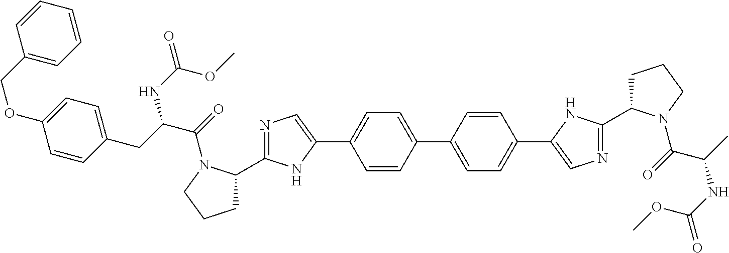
C1=CC(C2=CC=C(C3=CN=C(C4CCCN4C(=O)C(C)NC(=O)OC)N3)C=C2)=CC=C1C1=CN=C(C2CCCN2C(=O)C(CC2=CC=C(OCC3=CC=CC=C3)C=C2)NC(=O)OC)N1
